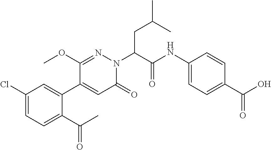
C1(Cl)=CC=C(C(C)=O)C(C2=CC(=O)N(C(C(NC3=CC=C(C(O)=O)C=C3)=O)CC(C)C)N=C2OC)=C1
